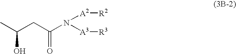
N(C(CC(C)O)=O)([A3][R3])[A2][R2]
